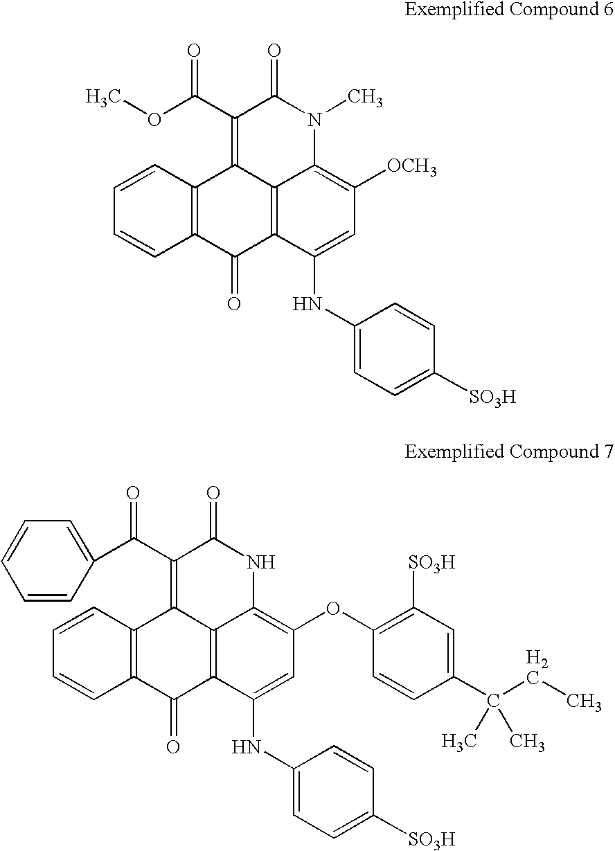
O(C(C1=C2C3=C(C(=O)C4=C2C(=C([OCH3])C=C4NC2=CC=C([SO3H])C=C2)N(C)C1=O)C=CC=C3)=O)C.C12=C(C(=O)C3=C4C1=C(C(=O)C1=CC=CC=C1)C(=O)NC4=C(OC1=C([SO3H])C=C(C(C)(C)CC)C=C1)C=C3NC1=CC=C([SO3H])C=C1)C=CC=C2
